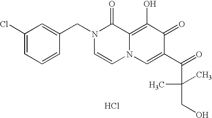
C1(Cl)=CC=CC(CN2C=CN3C(=C(O)C(=O)C(C(=O)C(C)(C)CO)=C3)C2=O)=C1.Cl
